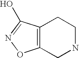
C12=C(C(O)=NO1)CCNC2
